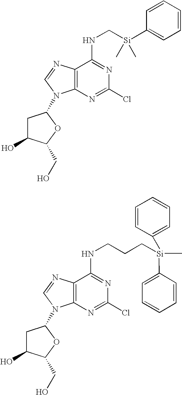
C12=C(N=C(Cl)N=C1NC[Si](C1=CC=CC=C1)(C)C)N(C1CC(O)C(CO)O1)C=N2.C12=C(N=C(Cl)N=C1NCCC[Si](C)(C1=CC=CC=C1)C1=CC=CC=C1)N(C1CC(O)C(CO)O1)C=N2
